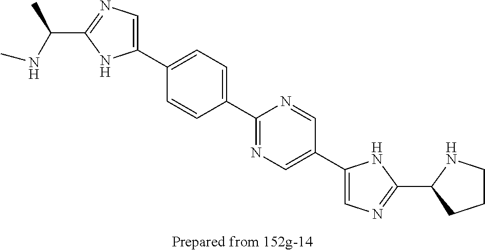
C(C1=NC=C(C2=CC=C(C3=NC=C(C4=CN=C(C5NCCC5)N4)C=N3)C=C2)N1)(NC)C
